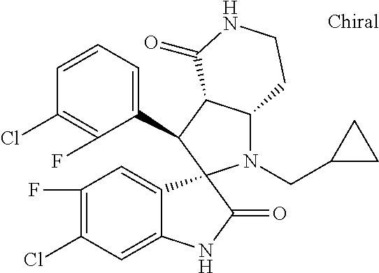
C1(C2C3C(N(CC4CC4)C24C2=CC(F)=C(Cl)C=C2NC4=O)CCNC3=O)=CC=CC(Cl)=C1F
